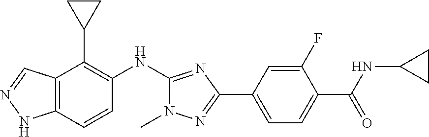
C12=C(C=CC(NC3=NC(C4=CC=C(C(NC5CC5)=O)C(F)=C4)=NN3C)=C1C1CC1)NN=C2
